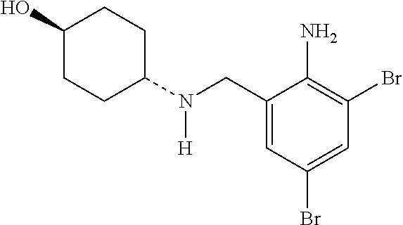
C1(O)CCC(N(CC2=CC(Br)=CC(Br)=C2N)[H])CC1
